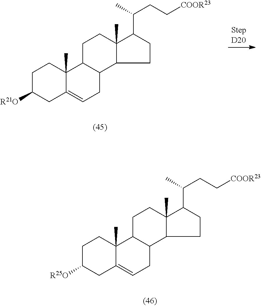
C1C([R25O])CC2=CCC3C(C2(C)C1)CCC1(C)C3CCC1C(C)CC[COOR23].C1C([R21O])CC2=CCC3C(C2(C)C1)CCC1(C)C3CCC1C(C)CC[COOR23]
